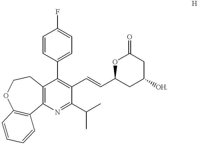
C1=CC(C2=C(C=CC3CC([OH])CC(=O)O3)C(C(C)C)=NC3=C2CCOC2=C3C=CC=C2)=CC=C1F
